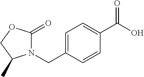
N1(CC2=CC=C(C(O)=O)C=C2)C(=O)OCC1C
